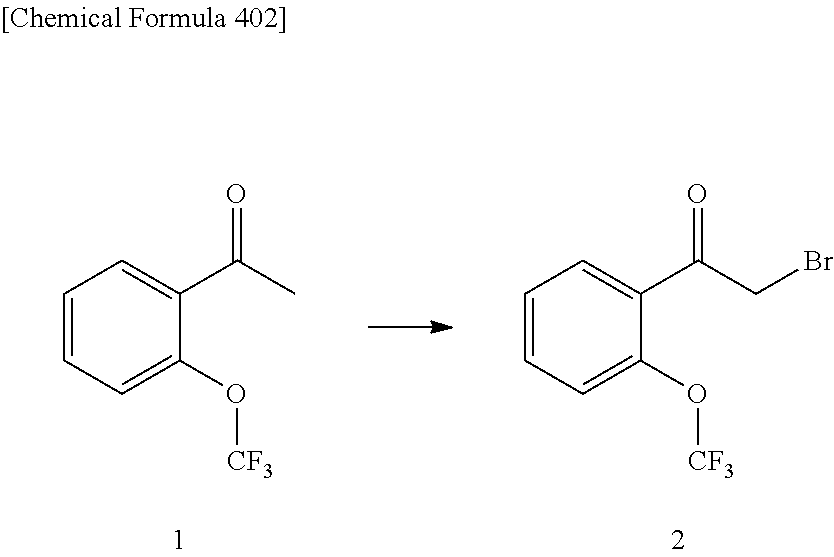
C1=CC=C(O[CF3])C(C(CBr)=O)=C1.C1=CC=C(O[CF3])C(C(C)=O)=C1
